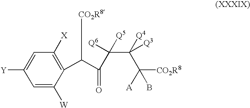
C1=C([W])C(C(C(=O)C(C(C([CO2R8])([A])B)([Q3])[Q4])([Q6])[Q5])C[CO2R8])=C([X])C=C1[Y]
